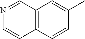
C12=C(C=CC(C)=C1)C=CN=C2
